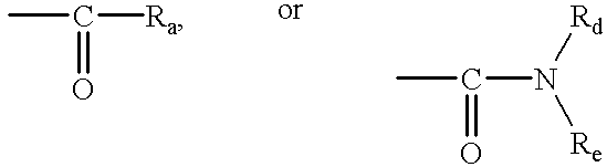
CC([Ra])=O.CC(N([Rd])[Re])=O
